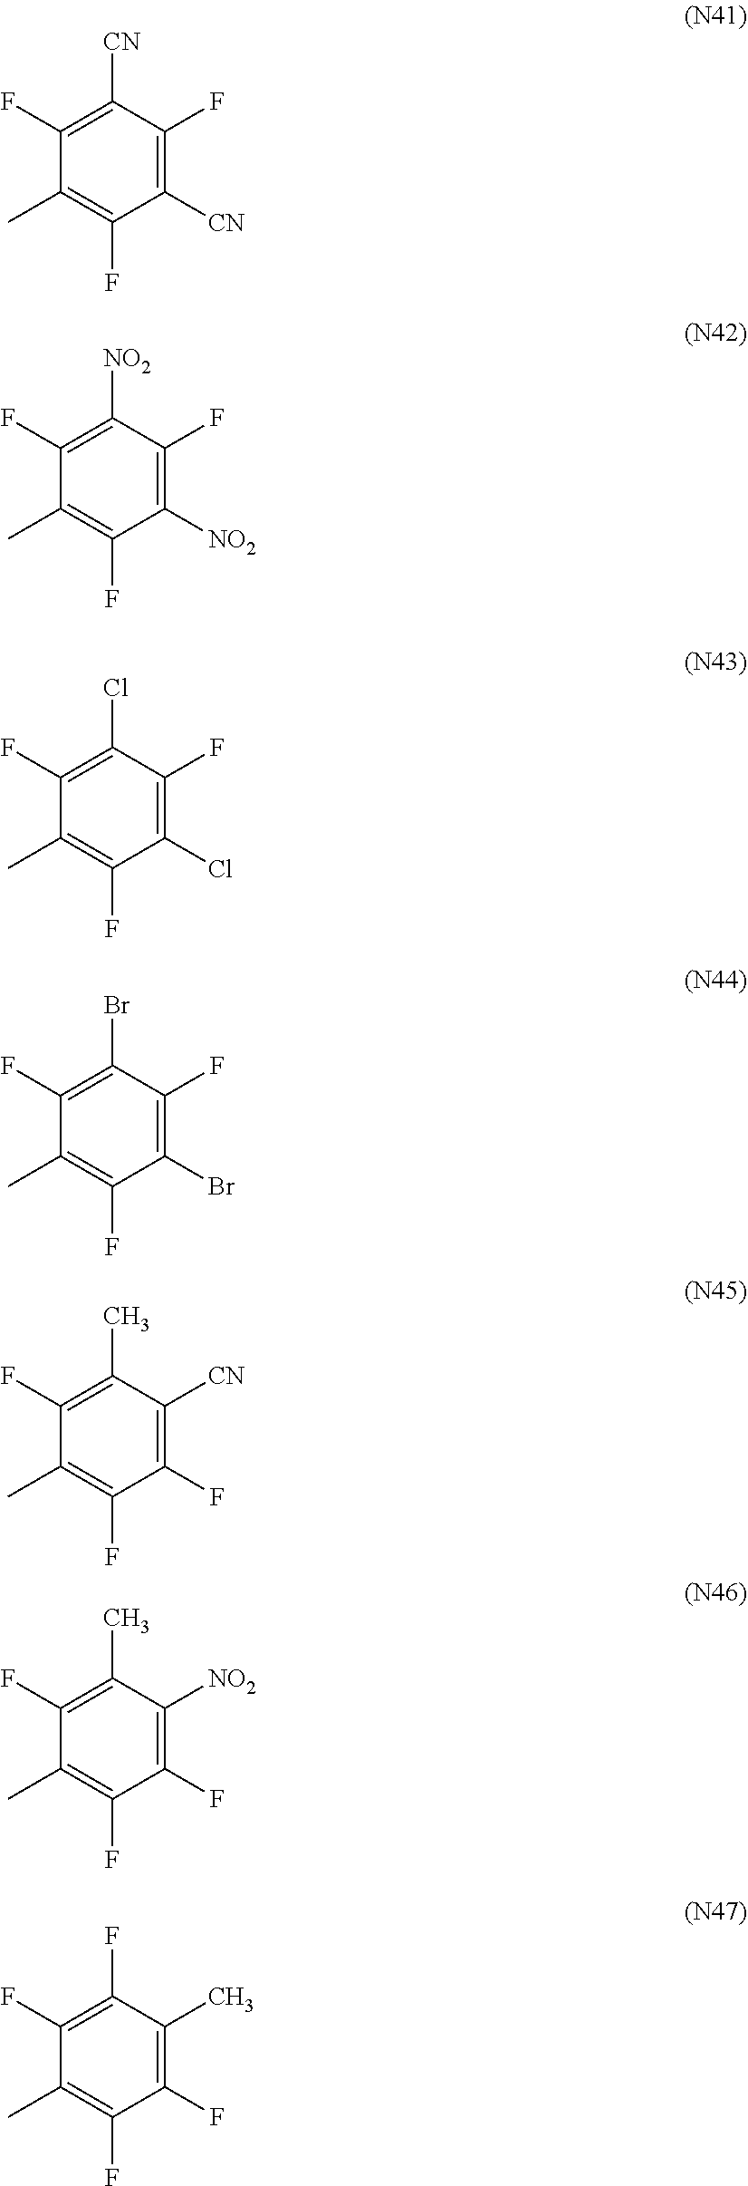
C1([CN])=C(F)C([CN])=C(F)C(C)=C1F.C1([NO2])=C(F)C([NO2])=C(F)C(C)=C1F.C1(Cl)=C(F)C(Cl)=C(F)C(C)=C1F.C1(Br)=C(F)C(Br)=C(F)C(C)=C1F.C1(F)=C([CN])C(C)=C(F)C(C)=C1F.C1(F)=C([NO2])C(C)=C(F)C(C)=C1F.C1(F)=C(C)C(F)=C(F)C(C)=C1F
